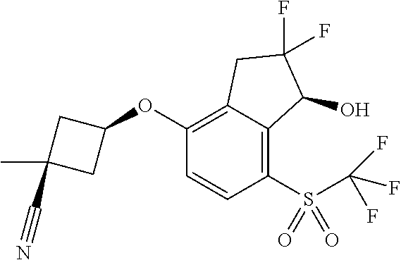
C1(OC2CC(C)(C#N)C2)=C2C(=C(S(C(F)(F)F)(=O)=O)C=C1)C(O)C(F)(F)C2
